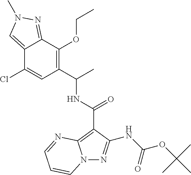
C12=CN(C)N=C1C(OCC)=C(C(C)NC(C1=C3N(N=C1NC(OC(C)(C)C)=O)C=CC=N3)=O)C=C2Cl
